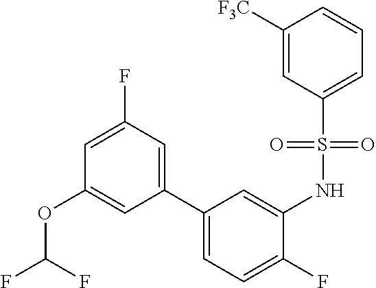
C1(C2=CC=C(F)C(NS(C3=CC=CC([F3C])=C3)(=O)=O)=C2)=CC(F)=CC(OC(F)F)=C1
